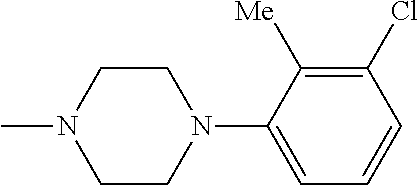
C1CN(C)CCN1C1=CC=CC(Cl)=C1[Me]
